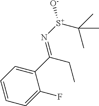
C1(C(CC)=N[S+]([O-])C(C)(C)C)=CC=CC=C1F
